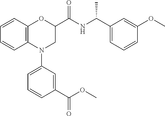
C1=CC2=C(C=C1)OC(C(NC(C1=CC=CC(OC)=C1)C)=O)CN2C1=CC=CC(C(=O)OC)=C1
